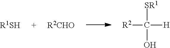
[R1SH].[R2CHO].[R2]C([SR1])([H])O
